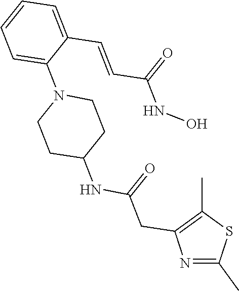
C1=C(C=CC(NO)=O)C(N2CCC(NC(=O)CC3=C(C)SC(C)=N3)CC2)=CC=C1
